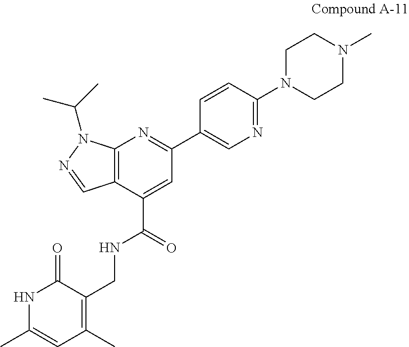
N1C(C)=CC(C)=C(CNC(C2=CC(C3=CN=C(N4CCN(C)CC4)C=C3)=NC3=C2C=NN3C(C)C)=O)C1=O
